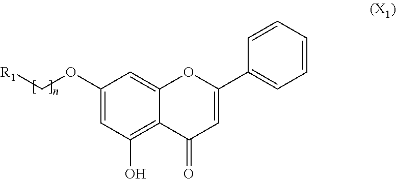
C1(OC[R1])=CC(O)=C2C(=C1)OC(C1=CC=CC=C1)=CC2=O
